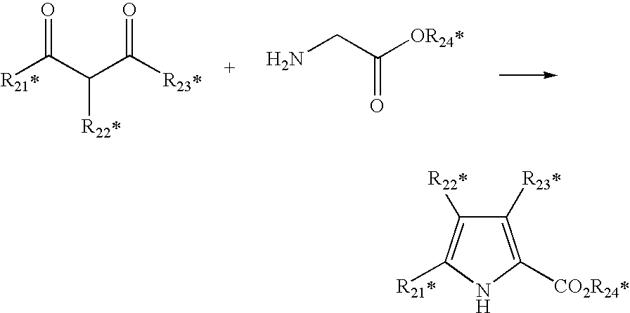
[R21*]C(C(C([R23*])=O)[R22*])=O.NCC([OR24*])=O.C1([R23*])=C([CO2R24*])NC([R21*])=C1[R22*]
